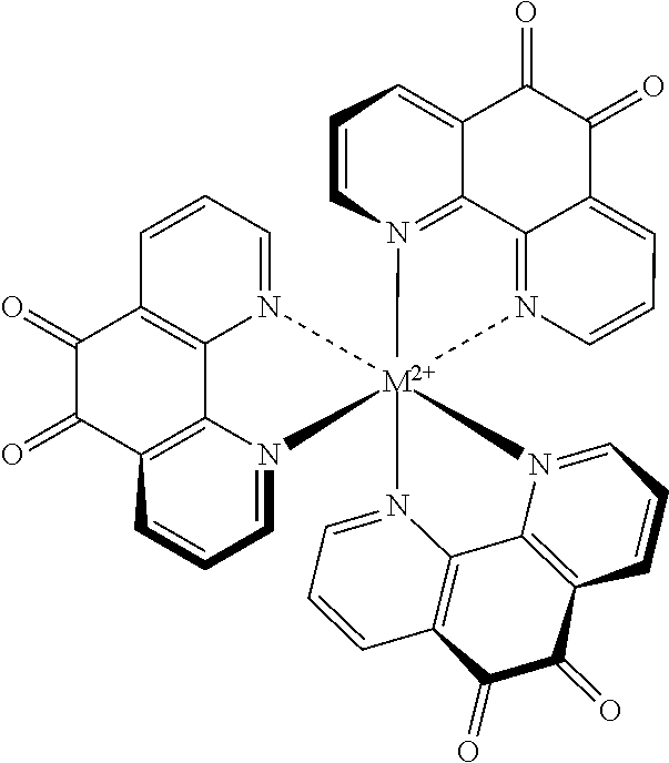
N12=CC=CC3=C1C1=C(C(=O)C3=O)C=CC=N1[M2+]213(N2=C4C(=CC=C2)C(=O)C(=O)C2=CC=CN1=C42)N1=CC=CC2=C1C1=C(C(=O)C2=O)C=CC=N31
